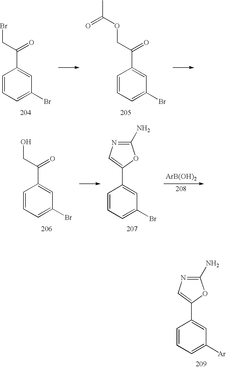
BrCC(C1=CC(Br)=CC=C1)=O.O(CC(C1=CC(Br)=CC=C1)=O)C(=O)C.OCC(C1=CC(Br)=CC=C1)=O.[ArB(OH)2].C1(C2=CN=C(N)O2)=CC(Br)=CC=C1.C1(C2=CN=C(N)O2)=CC([Ar])=CC=C1
